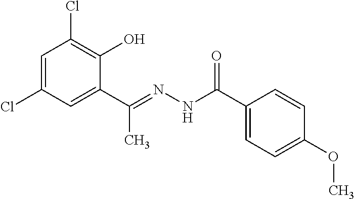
C1=C(Cl)C=C(C(=NNC(C2=CC=C(OC)C=C2)=O)C)C(O)=C1Cl
